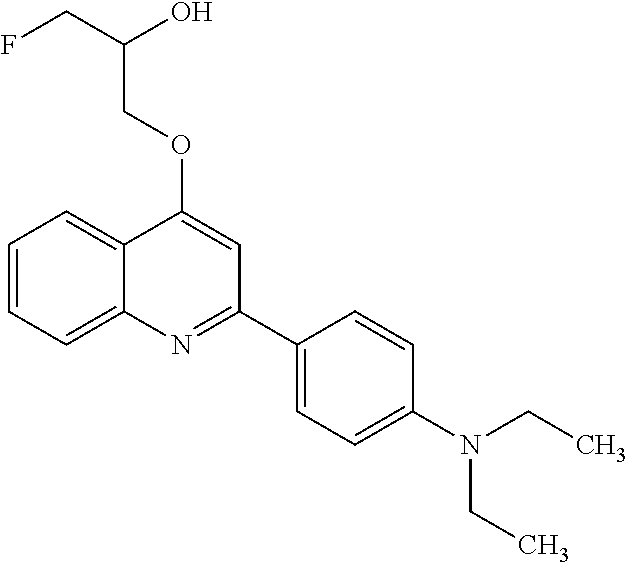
C1=CC=C2C(=C1)C(OCC(CF)O)=CC(C1=CC=C(N(CC)CC)C=C1)=N2
